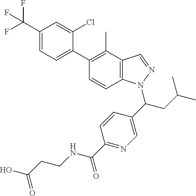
C1(C(F)(F)F)=CC=C(C2=C(C)C3=C(C=C2)N(C(C2=CN=C(C(NCCC(O)=O)=O)C=C2)CC(C)C)N=C3)C(Cl)=C1
